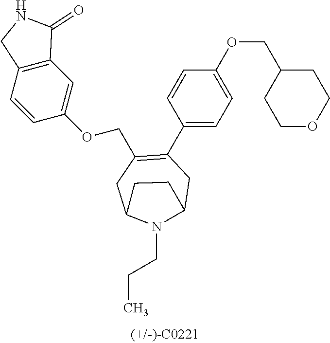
N1(CCC)C2CC(C3=CC=C(OCC4CCOCC4)C=C3)=C(COC3=CC4=C(C=C3)CNC4=O)CC1CC2
